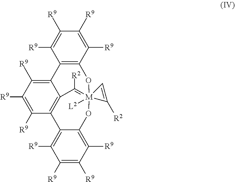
C12=C(C3=C([R9])C([R9])=C([R9])C4=C3C([R2])=[M]3([L2])(O1)(OC1=C([R9])C([R9])=C([R9])C([R9])=C41)C([R2])=C3)C([R9])=C([R9])C([R9])=C2[R9]
